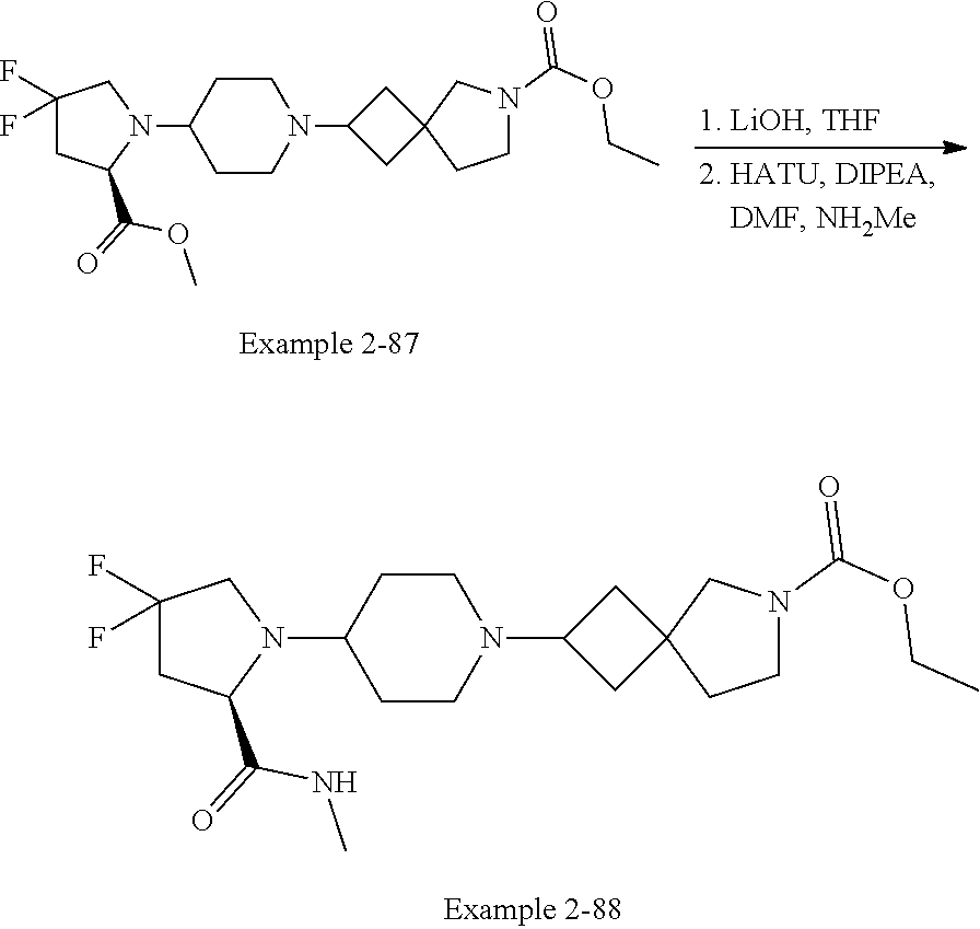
C1(F)(F)CC(C(=O)NC)N(C2CCN(C3CC4(CN(C(=O)OCC)CC4)C3)CC2)C1.C1(F)(F)CC(C(=O)OC)N(C2CCN(C3CC4(CN(C(=O)OCC)CC4)C3)CC2)C1
